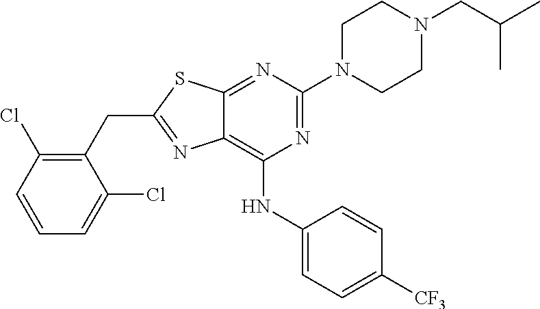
C1(CC2=NC3=C(NC4=CC=C([CF3])C=C4)N=C(N4CCN(CC(C)C)CC4)N=C3S2)=C(Cl)C=CC=C1Cl
